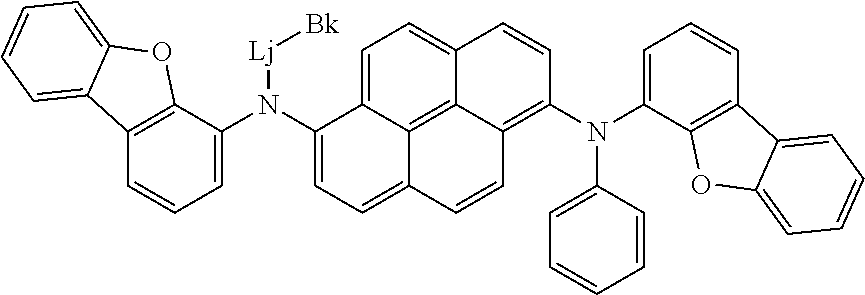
C12=C(C(N(C3=CC=C4C5=C6C(=CC=C35)C=CC(N(C3=CC=CC5=C3OC3=CC=CC=C53)C3=CC=CC=C3)=C6C=C4)[Lj][Bk])=CC=C1)OC1=CC=CC=C21
